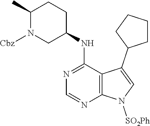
C12=C(C(NC3CCC(C)N([Cbz])C3)=NC=N1)C(C1CCCC1)=CN2[SO2Ph]
